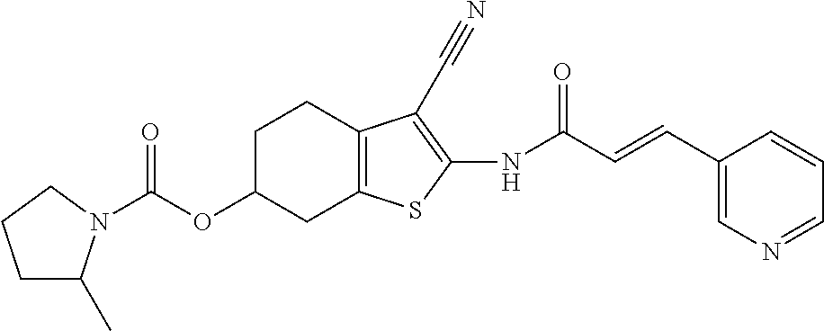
C(OC1CC2=C(CC1)C(C#N)=C(NC(C=CC1=CN=CC=C1)=O)S2)(=O)N1C(C)CCC1
